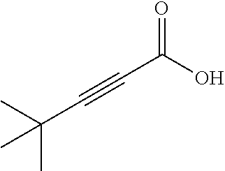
O=C(O)C#CC(C)(C)C
